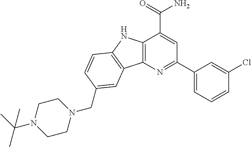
C12=C(N=C(C3=CC=CC(Cl)=C3)C=C1C(=O)N)C1=C(N2)C=CC(CN2CCN(C(C)(C)C)CC2)=C1
